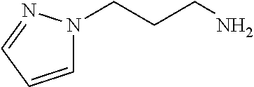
C1=CC=NN1CCCN
